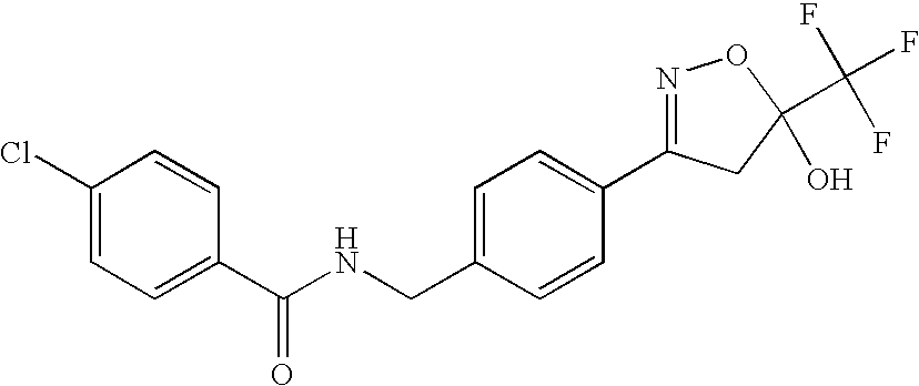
C1=CC(Cl)=CC=C1C(NCC1=CC=C(C2=NOC(C(F)(F)F)(O)C2)C=C1)=O
